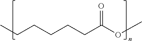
CCCCCCC(OC)=O
